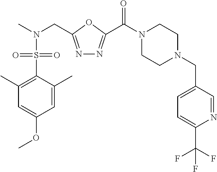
N1=C(CN(C)S(C2=C(C)C=C(OC)C=C2C)(=O)=O)OC(C(N2CCN(CC3=CC=C(C(F)(F)F)N=C3)CC2)=O)=N1
